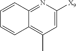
C12=NC([X9])=CC(C)=C1C=CC=C2
